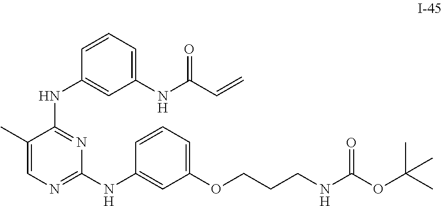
CC1=CN=C(NC2=CC(OCCCNC(OC(C)(C)C)=O)=CC=C2)N=C1NC1=CC(NC(C=C)=O)=CC=C1
